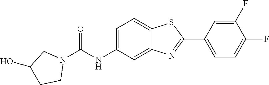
C1(F)=CC(C2=NC3=CC(NC(N4CC(O)CC4)=O)=CC=C3S2)=CC=C1F
